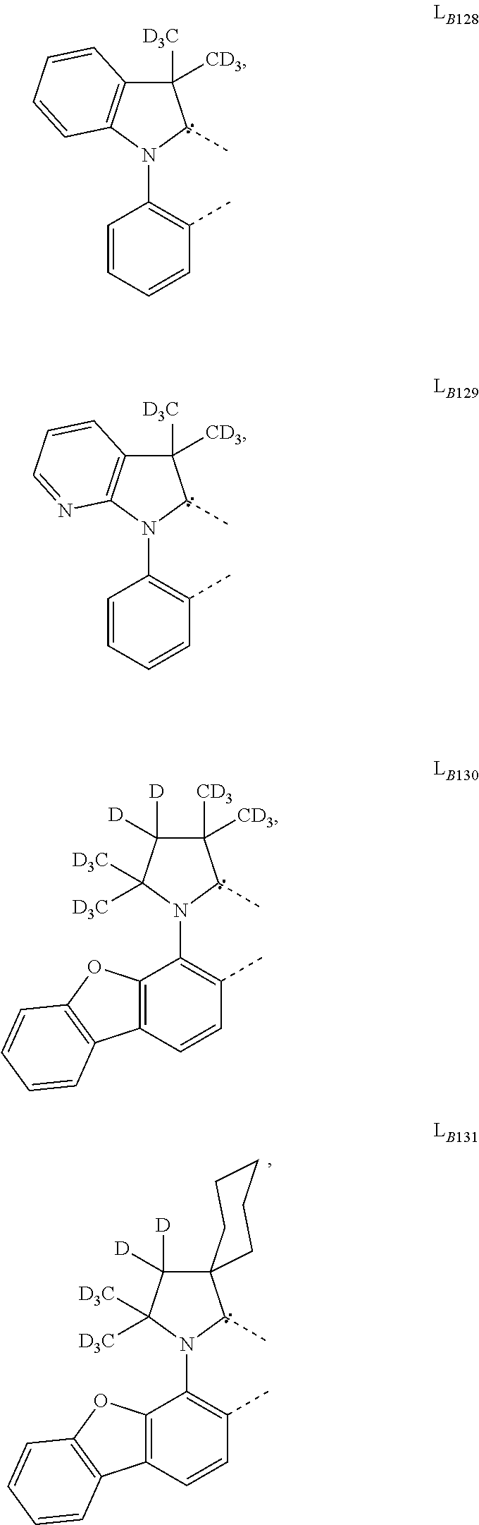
C12=C(C=CC(C)=C1N1C(C)C3(C([D])([D])C1([D3C])[D3C])CCCCC3)C1=C(O2)C=CC=C1.C1=CC=CC(C)=C1N1C(C)C([CD3])([D3C])C2=C1C=CC=C2.C1=CC=CC(C)=C1N1C(C)C([CD3])([D3C])C2=C1N=CC=C2.C12=C(C=CC(C)=C1N1C(C)C([CD3])([CD3])C([D])([D])C1([D3C])[D3C])C1=C(O2)C=CC=C1
